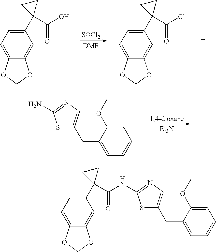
C1=C2C(=CC(C3(C(O)=O)CC3)=C1)OCO2.[SOCl2].C1=C2C(=CC(C3(C(Cl)=O)CC3)=C1)OCO2.S1C(CC2=CC=CC=C2OC)=CN=C1N.[Et3N].C1=C2C(=CC(C3(C(NC4=NC=C(CC5=CC=CC=C5OC)S4)=O)CC3)=C1)OCO2
